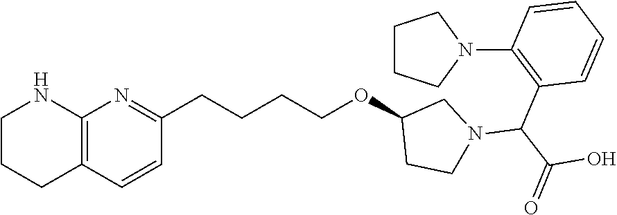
C12=C(C=CC(CCCCOC3CCN(C(C(O)=O)C4=C(N5CCCC5)C=CC=C4)C3)=N1)CCCN2
